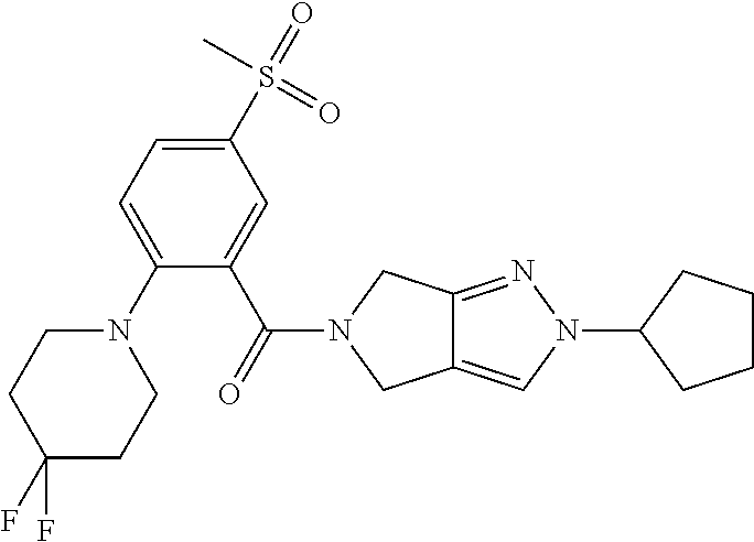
N1(C2=CC=C(S(=O)(C)=O)C=C2C(=O)N2CC3=CN(C4CCCC4)N=C3C2)CCC(F)(F)CC1
